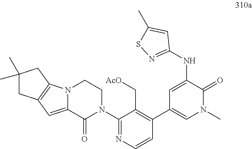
N12C(=CC3=C1CC(C)(C)C3)C(=O)N(C1=NC=CC(C3=CN(C)C(=O)C(NC4=NSC(C)=C4)=C3)=C1C[AcO])CC2
